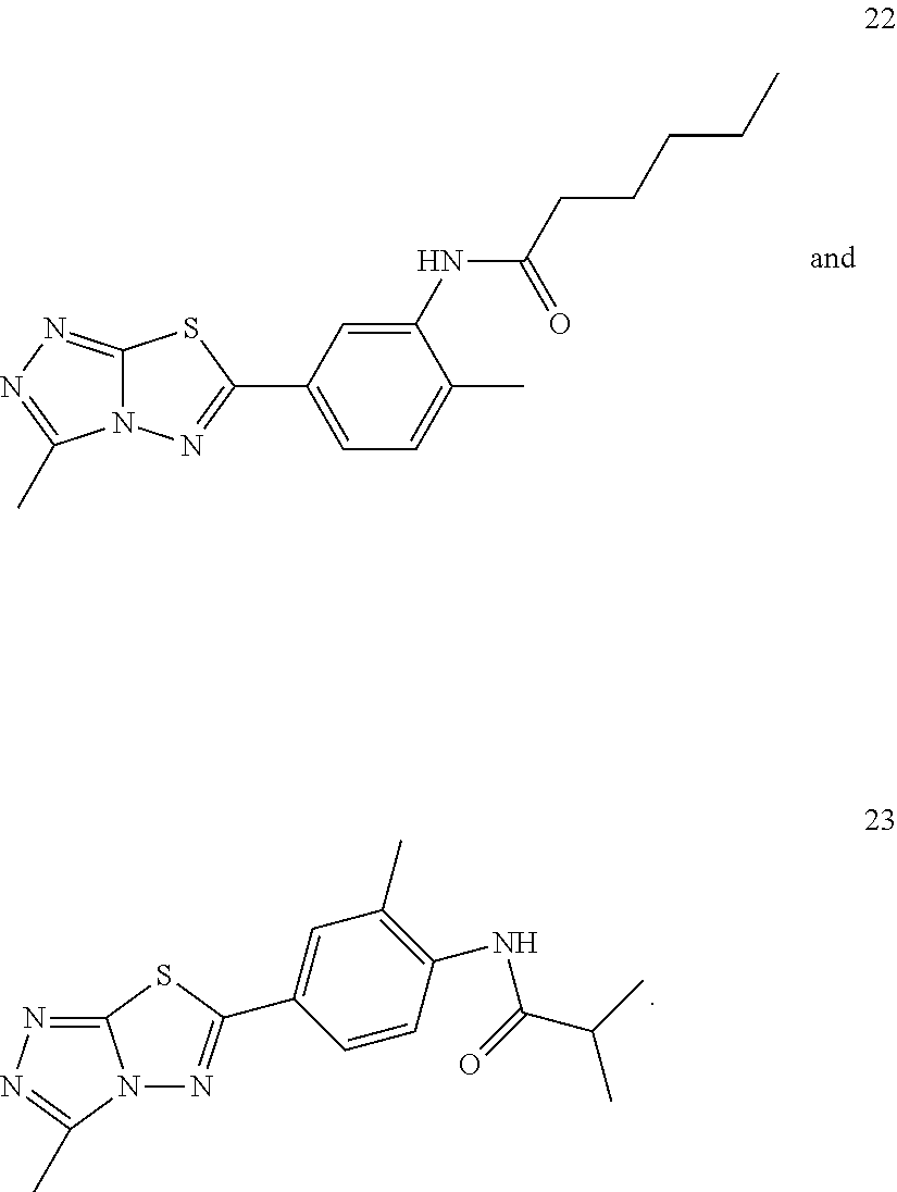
C12=NN=C(C)N1N=C(C1=CC(C)=C(NC(=O)C(C)C)C=C1)S2.N12C(=NN=C1C)SC(C1=CC=C(C)C(NC(CCCCC)=O)=C1)=N2
